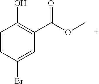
C1=CC(Br)=CC(C(OC)=O)=C1O
